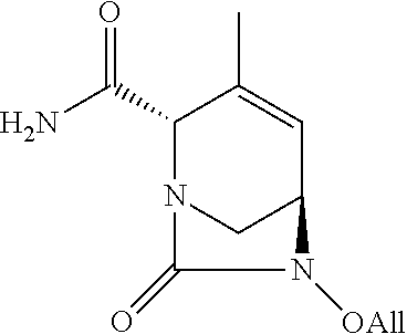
NC(C1N2CC(C=C1C)N([OAll])C2=O)=O
